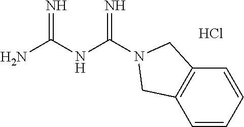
Cl.C(NC(N)=N)(=N)N1CC2=C(C=CC=C2)C1
